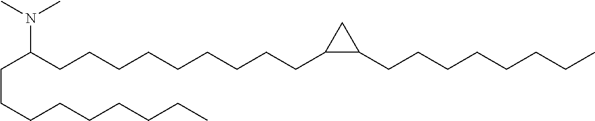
N(C(CCCCCCCCCC1CC1CCCCCCCC)CCCCCCCCC)(C)C
